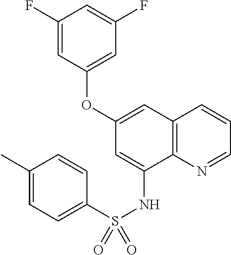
C12=C(N=CC=C1)C(NS(C1=CC=C(C)C=C1)(=O)=O)=CC(OC1=CC(F)=CC(F)=C1)=C2
